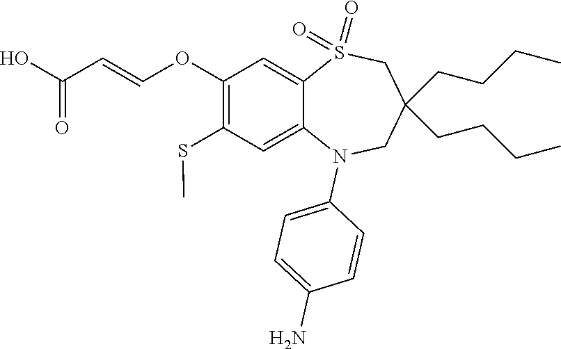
OC(=O)C=COC1=C(SC)C=C2C(=C1)S(=O)(=O)CC(CCCC)(CCCC)CN2C1=CC=C(N)C=C1
